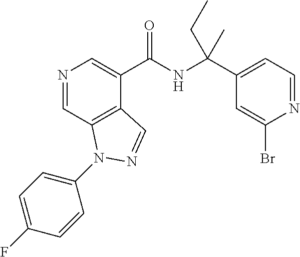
N1=CC2=C(C(C(NC(C3=CC=NC(Br)=C3)(C)CC)=O)=C1)C=NN2C1=CC=C(F)C=C1
